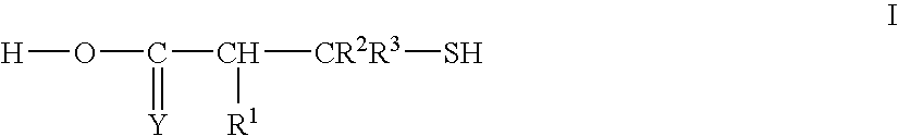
[H]OC(C([CR2R3]S)[R1])=[Y]
